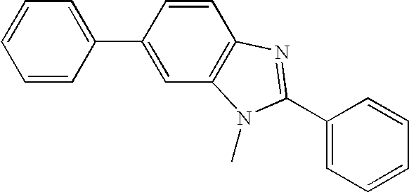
C1=CC(C2=CC3=C(C=C2)N=C(C2=CC=CC=C2)N3C)=CC=C1
